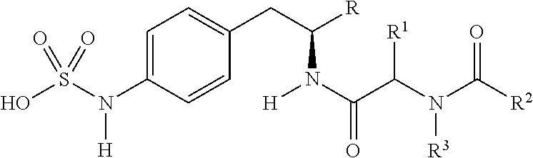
OS(N(C1=CC=C(CC([R])N(C(C(N(C([R2])=O)[R3])[R1])=O)[H])C=C1)[H])(=O)=O
